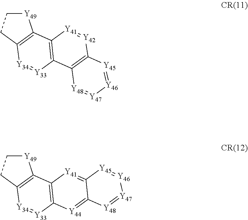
[Y49]1CCC2=C1C1=C([Y33]=[Y34]2)C2=C([Y42]=[Y41]1)[Y45]=[Y46][Y47]=[Y48]2.[Y49]1CCC2=C1C1=C([Y33]=[Y34]2)[Y44]=C2C(=[Y41]1)[Y45]=[Y46][Y47]=[Y48]2
